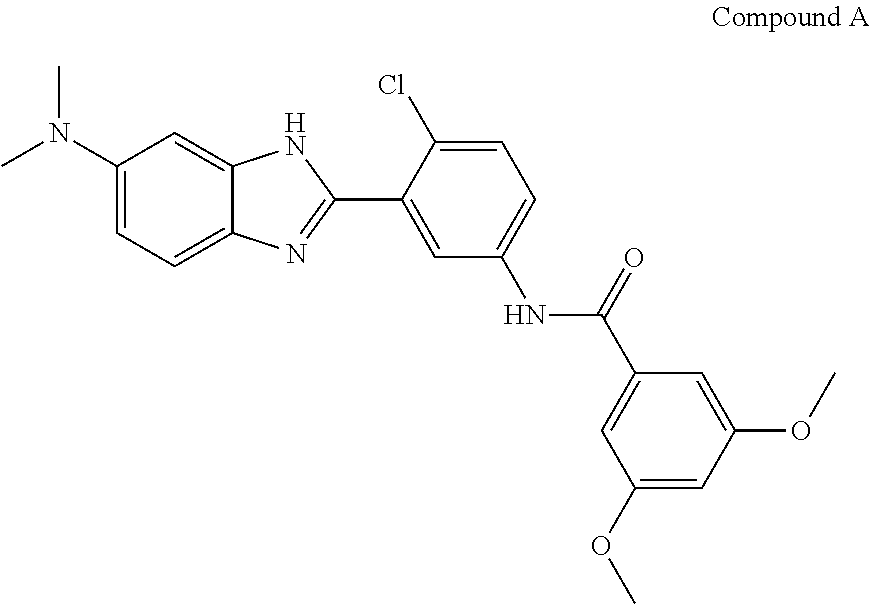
C1(N(C)C)=CC=C2C(=C1)NC(C1=CC(NC(C3=CC(OC)=CC(OC)=C3)=O)=CC=C1Cl)=N2
